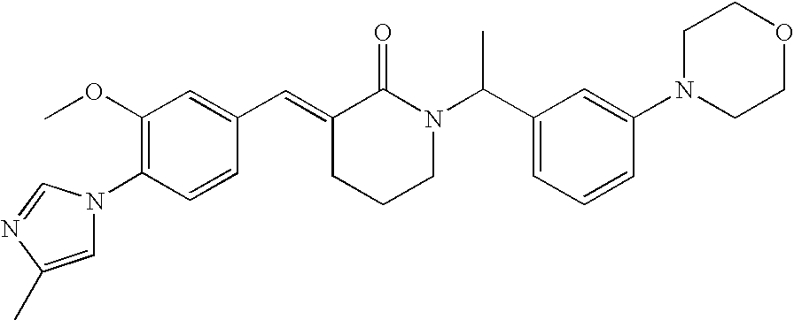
C1(OC)=C(N2C=C(C)N=C2)C=CC(C=C2CCCN(C(C3=CC=CC(N4CCOCC4)=C3)C)C2=O)=C1
